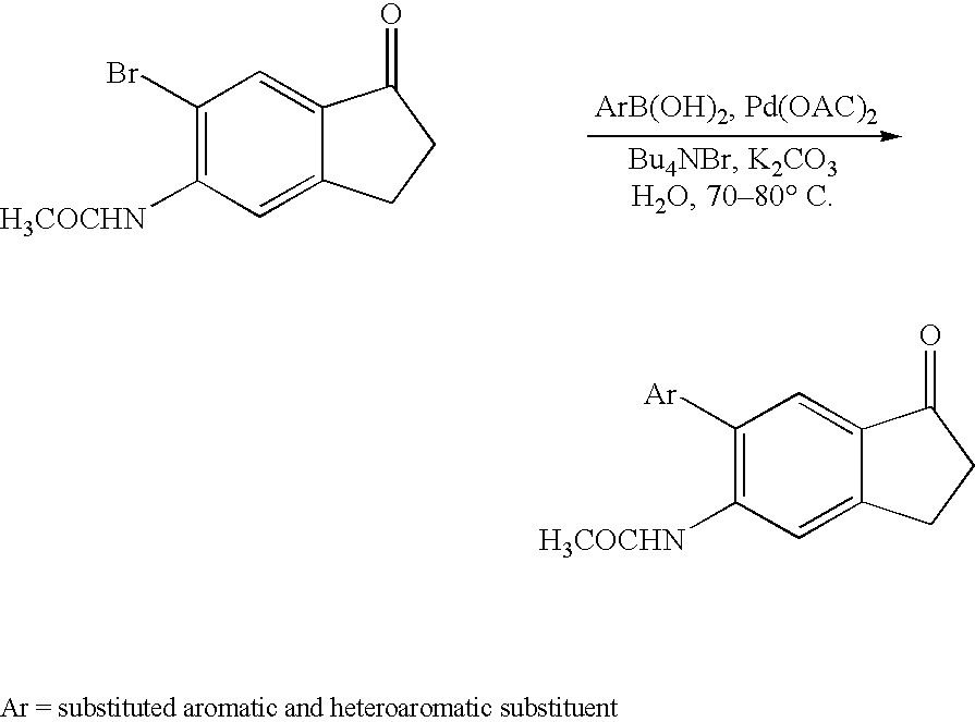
C1(Br)=C([H3COCHN])C=C2C(=C1)C(=O)CC2.C1([Ar])=C([H3COCHN])C=C2C(=C1)C(=O)CC2
